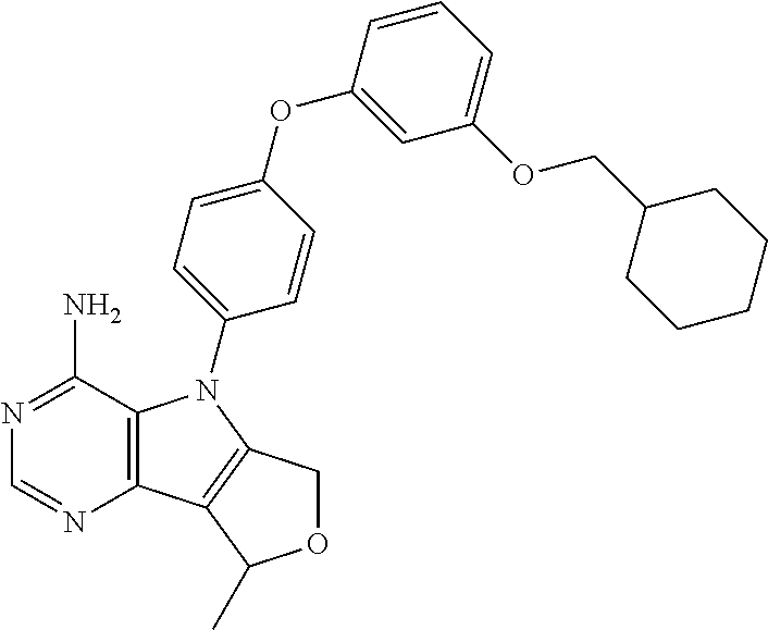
C12=C(C(N)=NC=N1)N(C1=CC=C(OC3=CC(OCC4CCCCC4)=CC=C3)C=C1)C1=C2C(C)OC1
